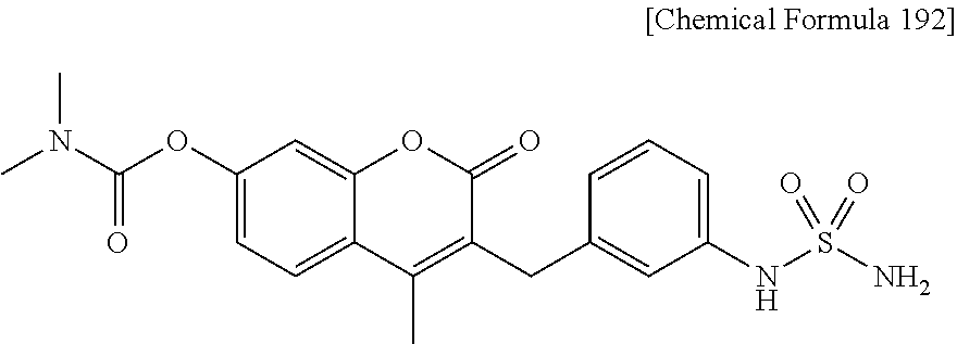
C12=CC=C(OC(N(C)C)=O)C=C1OC(=O)C(CC1=CC(NS(N)(=O)=O)=CC=C1)=C2C
